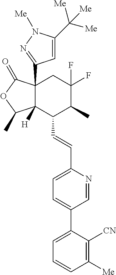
C12([H])C(C3=NN([Me])C(C([Me])([Me])[Me])=C3)(C(=O)OC1C)CC(F)(F)C(C)C2C=CC1=CC=C(C2=CC=CC([Me])=C2[CN])C=N1
